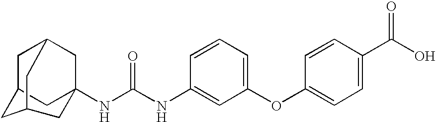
C1C2CC3(NC(NC4=CC(OC5=CC=C(C(O)=O)C=C5)=CC=C4)=O)CC1CC(C2)C3
